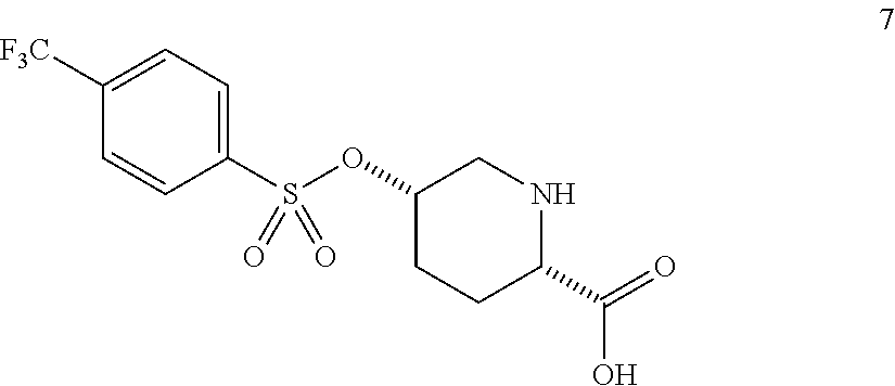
C1(OS(C2=CC=C([F3C])C=C2)(=O)=O)CCC(C(=O)O)NC1
